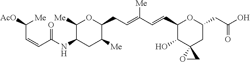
C(C=CC(=O)NC1C([Me])OC(CC=C([Me])C=CC2C(O)C3(CC(CC(O)=O)O2)OC3)C([Me])C1)([Me])[AcO]
